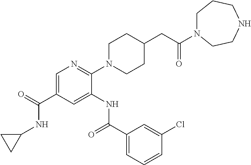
C1=C(C(=O)NC2CC2)C=C(NC(C2=CC=CC(Cl)=C2)=O)C(N2CCC(CC(=O)N3CCCNCC3)CC2)=N1
